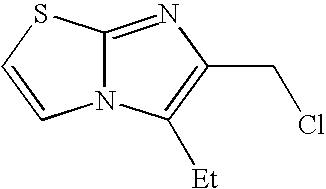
N12C(=NC(CCl)=C1[Et])SC=C2
